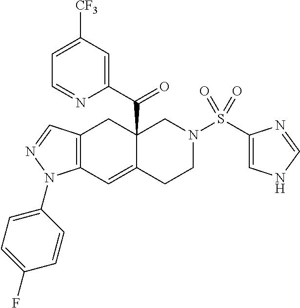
C12(C(C3=CC([CF3])=CC=N3)=O)C(=CC3=C(C1)C=NN3C1=CC=C(F)C=C1)CCN(S(C1=CNC=N1)(=O)=O)C2
